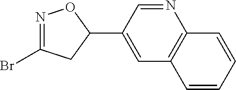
N1=C(Br)CC(C2=CC3=C(N=C2)C=CC=C3)O1
